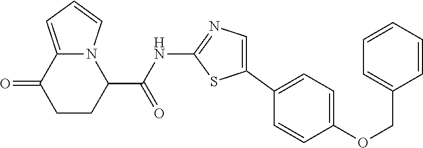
C1CC(C(NC2=NC=C(C3=CC=C(OCC4=CC=CC=C4)C=C3)S2)=O)N2C(=CC=C2)C1=O
